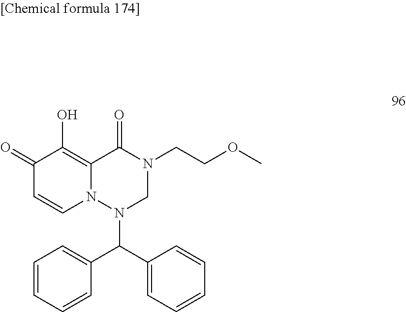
C1(=O)C=CN2C(=C1O)C(=O)N(CCOC)CN2C(C1=CC=CC=C1)C1=CC=CC=C1
